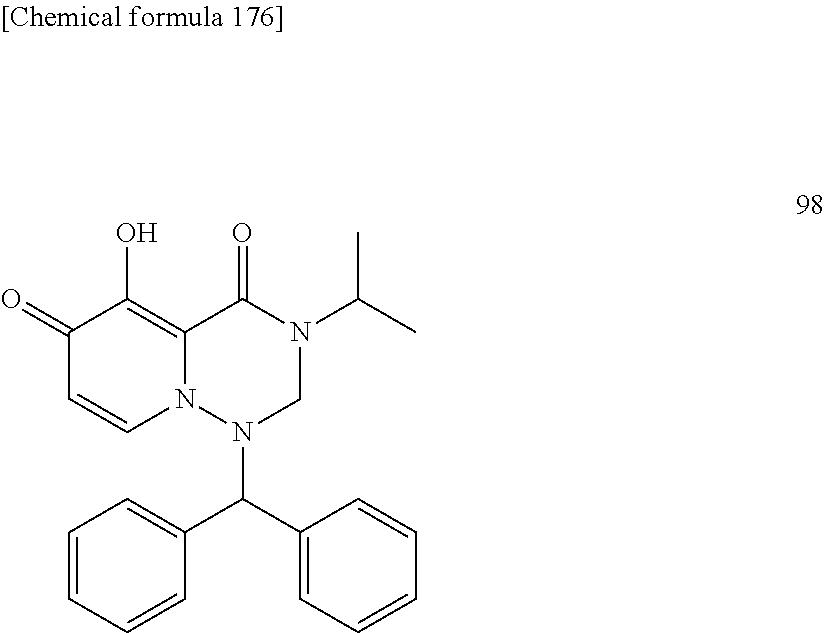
C1(=O)C=CN2C(=C1O)C(=O)N(C(C)C)CN2C(C1=CC=CC=C1)C1=CC=CC=C1
